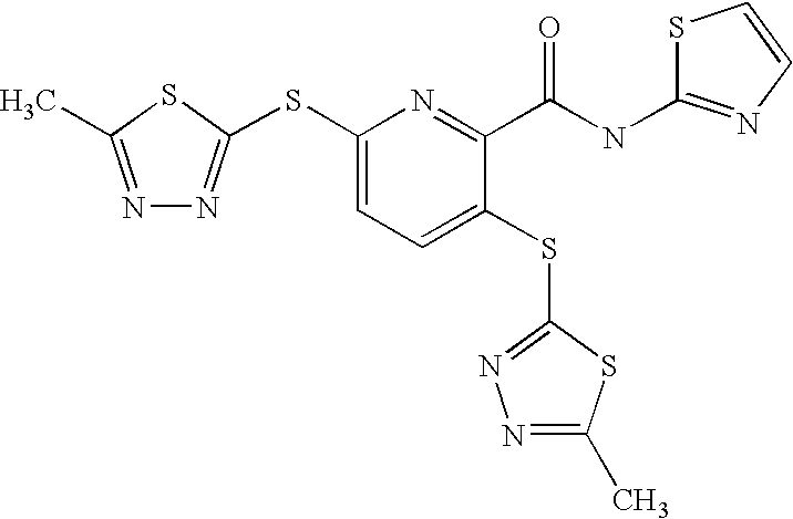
C1(SC2=NN=C(C)S2)=CC=C(SC2=NN=C(C)S2)C(C(NC2=NC=CS2)=O)=N1
